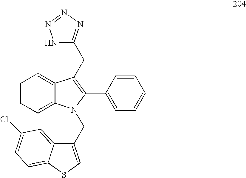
C12=CC=CC=C1N(CC1=CSC3=CC=C(Cl)C=C13)C(C1=CC=CC=C1)=C2CC1=NN=NN1
